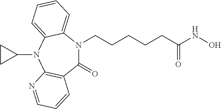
C1(=O)N(CCCCCC(NO)=O)C2=CC=CC=C2N(C2CC2)C2=C1C=CC=N2
